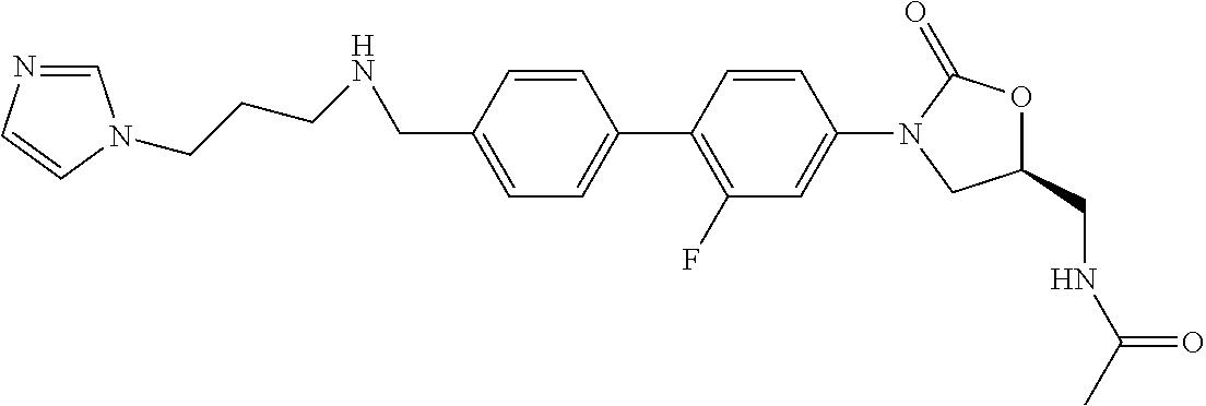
C1(CNC(=O)C)OC(=O)N(C2=CC(F)=C(C3=CC=C(CNCCCN4C=NC=C4)C=C3)C=C2)C1
